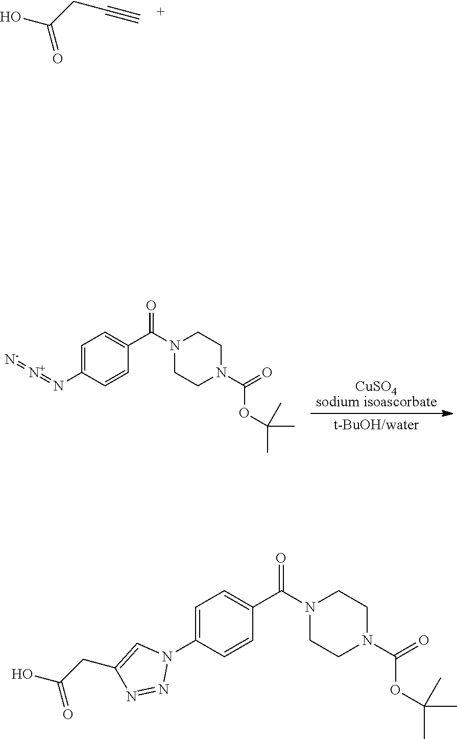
C(=O)(CC#C)O.[CuSO4sodium isoascorbate].[t-BuOH/water].C1=C(N=[N+]=[N-])C=CC(C(N2CCN(C(=O)OC(C)(C)C)CC2)=O)=C1.C1=C(N2C=C(CC(=O)O)N=N2)C=CC(C(N2CCN(C(=O)OC(C)(C)C)CC2)=O)=C1
